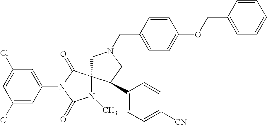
C1(Cl)=CC(N2C(=O)N(C)C3(C2=O)CN(CC2=CC=C(OCC4=CC=CC=C4)C=C2)CC3C2=CC=C([CN])C=C2)=CC(Cl)=C1
